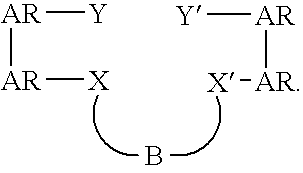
B.[AR]([X])[AR][Y].[AR]([X])[AR][Y]
